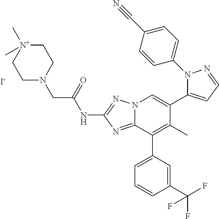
N12C(=NC(NC(CN3CC[N+](C)(C)CC3)=O)=N1)C(C1=CC=CC(C(F)(F)F)=C1)=C(C)C(C1=CC=NN1C1=CC=C(C#N)C=C1)=C2.[I-]
